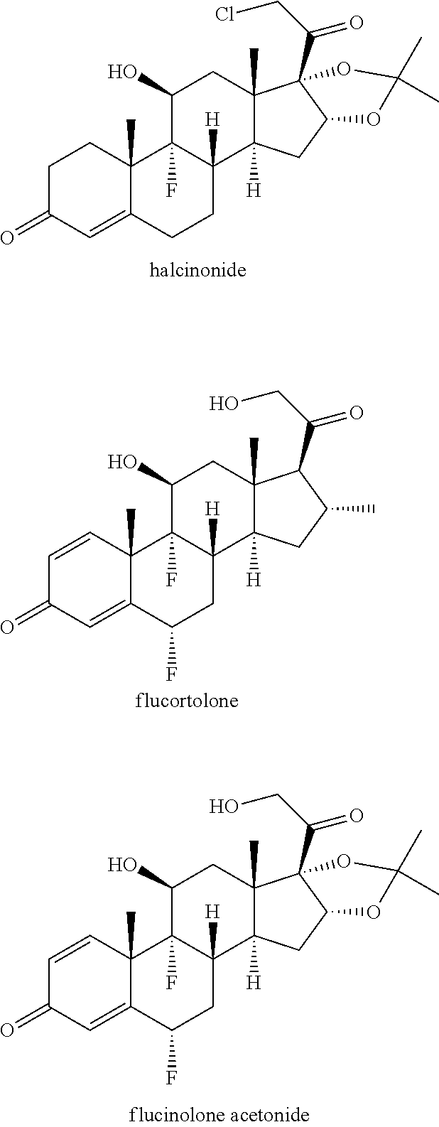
C1C(=O)C=C2C(C)(C1)C1(F)C([H])(CC2)C2([H])C(C)(CC1O)C1(C(CCl)=O)C(C2)OC(C)(C)O1.C1=CC2(C)C(=CC1=O)C(F)CC1([H])C2(F)C(O)CC2(C)C1([H])CC(C)C2C(CO)=O.C1=CC2(C)C(=CC1=O)C(F)CC1([H])C2(F)C(O)CC2(C)C1([H])CC1C2(C(CO)=O)OC(C)(C)O1
